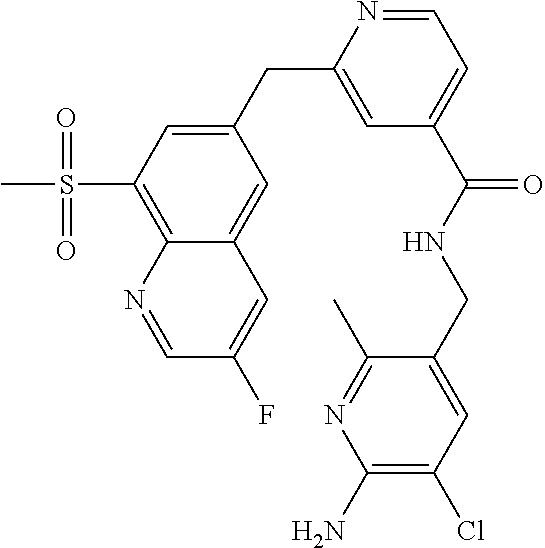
C1=C(CC2=CC(C(=O)NCC3=CC(Cl)=C(N)N=C3C)=CC=N2)C=C2C(=C1S(C)(=O)=O)N=CC(F)=C2
